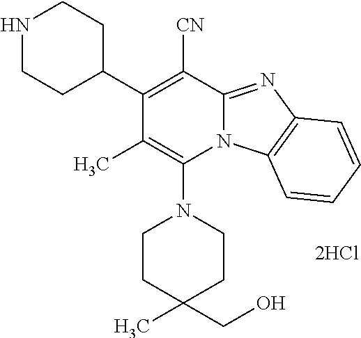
[2HCl].C1CC(CO)(C)CCN1C1=C(C)C(C2CCNCC2)=C([CN])C2=NC3=C(N12)C=CC=C3
